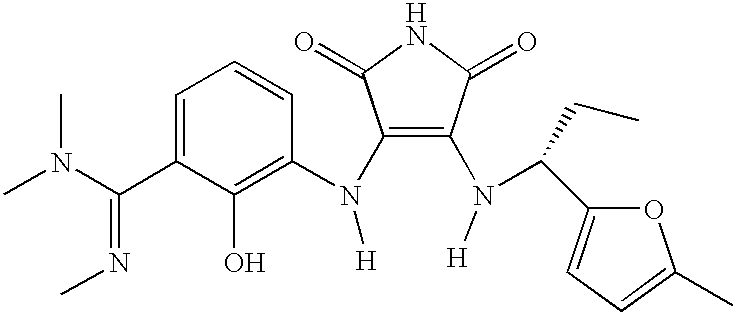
C1(N([H])C2=C(O)C(C(N(C)C)=NC)=CC=C2)=C(N([H])C(C2=CC=C(C)O2)CC)C(=O)NC1=O
